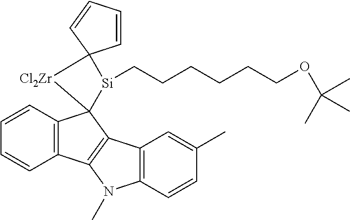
C12=C(C=CC=C1)C1(C3=C2N(C)C2=C3C=C(C)C=C2)[Si](CCCCCCOC(C)(C)C)C2(C=CC=C2)[Cl2Zr]1
